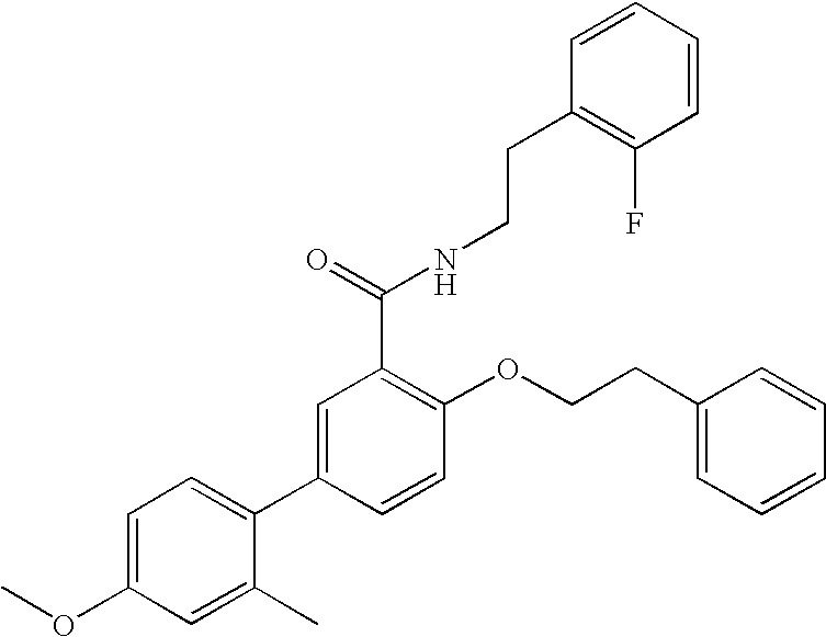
C1=C(OC)C=C(C)C(C2=CC(C(NCCC3=C(F)C=CC=C3)=O)=C(OCCC3=CC=CC=C3)C=C2)=C1
